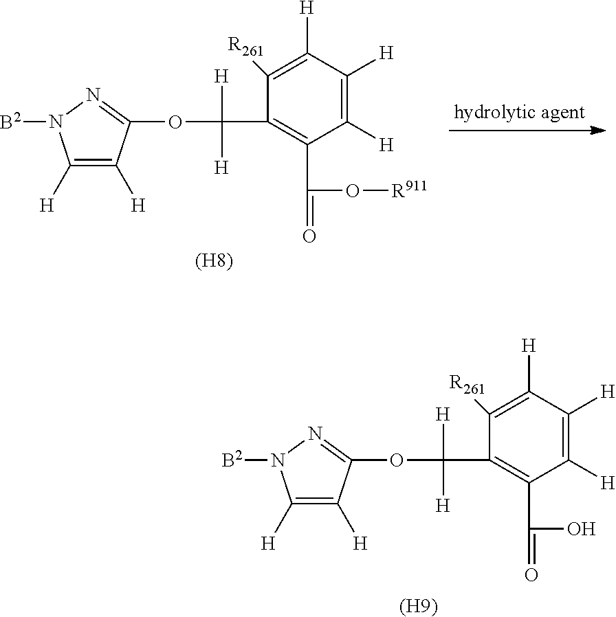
C1([H])=C([H])C([H])=C([R261])C(C([H])([H])OC2=NN([B2])C([H])=C2[H])=C1C(O)=O.[(H9)].C1([H])=C([H])C([H])=C([R261])C(C([H])([H])OC2=NN([B2])C([H])=C2[H])=C1C(O[R911])=O.[(H8)]
